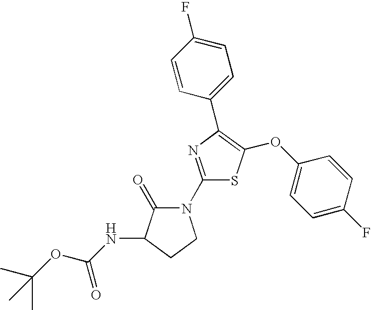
C1(N2C(=O)C(NC(OC(C)(C)C)=O)CC2)=NC(C2=CC=C(F)C=C2)=C(OC2=CC=C(F)C=C2)S1
